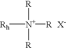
[Rh][N+]([R])([R])[R].[X-]
